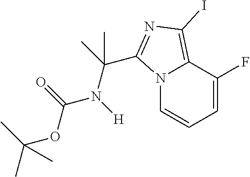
N12C=CC=C(F)C1=C(I)N=C2C(C)(C)N([H])C(=O)OC(C)(C)C
